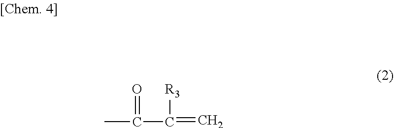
C(=C)([R3])C(C)=O
